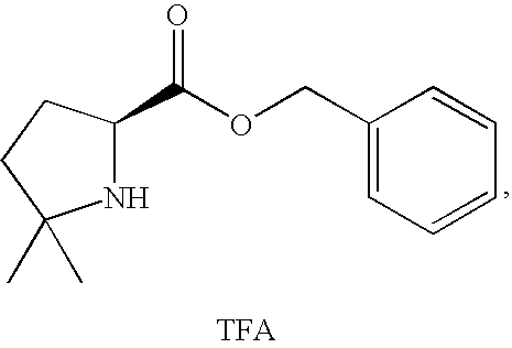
N1C(C(OCC2=CC=CC=C2)=O)CCC1(C)C
